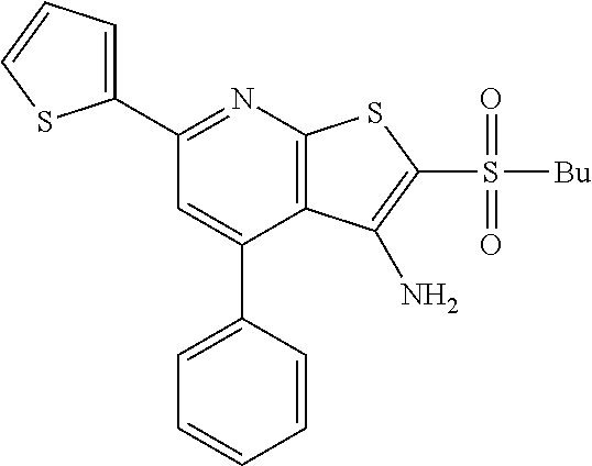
C12=C(N=C(C3=CC=CS3)C=C1C1=CC=CC=C1)SC(S([Bu])(=O)=O)=C2N
